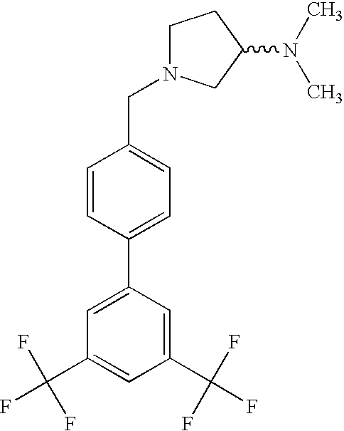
C1N(CC2=CC=C(C3=CC(C(F)(F)F)=CC(C(F)(F)F)=C3)C=C2)CC(N(C)C)C1
